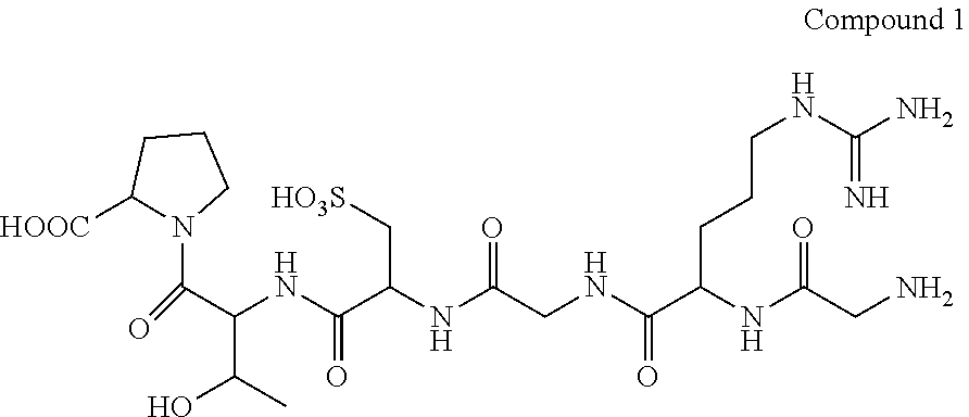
C1CC([HOOC])N(C(C(NC(C(NC(CNC(C(NC(CN)=O)CCCNC(N)=N)=O)=O)C[HO3S])=O)C(C)O)=O)C1
